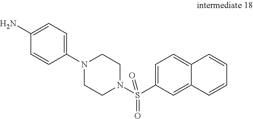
C1=CC(N2CCN(S(=O)(=O)C3=CC=C4C(=C3)C=CC=C4)CC2)=CC=C1N
